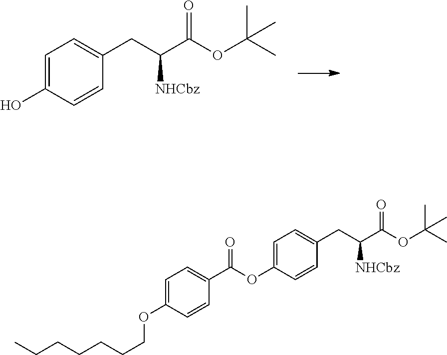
C1=C(O)C=CC(CC(C(OC(C)(C)C)=O)[NHCbz])=C1.C1=C(OC(C2=CC=C(OCCCCCCC)C=C2)=O)C=CC(CC(C(OC(C)(C)C)=O)[NHCbz])=C1
